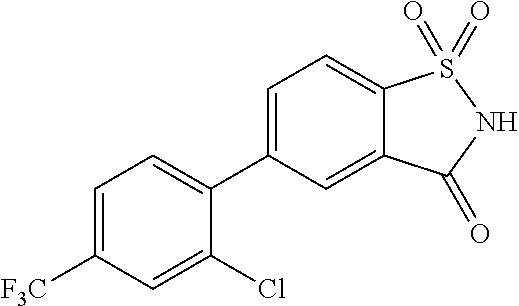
C1(C2=CC=C3C(=C2)C(=O)NS3(=O)=O)=CC=C([F3C])C=C1Cl
